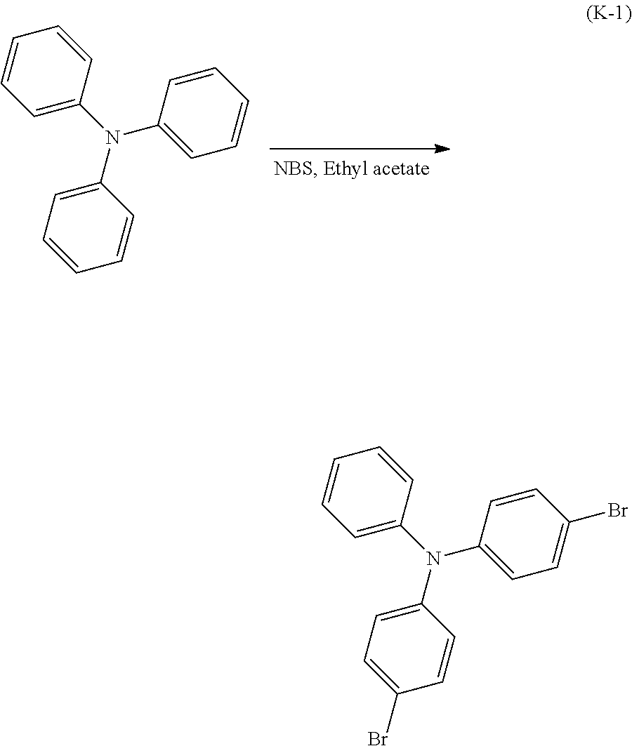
C1=C(N(C2=CC=CC=C2)C2=CC=CC=C2)C=CC=C1.C1=C(N(C2=CC=C(Br)C=C2)C2=CC=C(Br)C=C2)C=CC=C1
